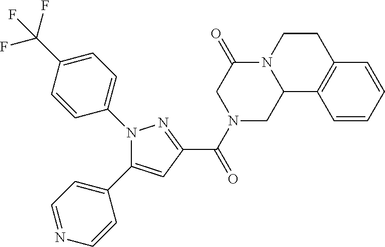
C1(C(N2CC3N(C(=O)C2)CCC2=C3C=CC=C2)=O)=NN(C2=CC=C(C(F)(F)F)C=C2)C(C2=CC=NC=C2)=C1
